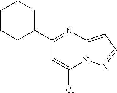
C1(C2=NC3=CC=NN3C(Cl)=C2)CCCCC1
